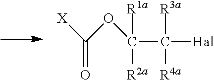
[X]C(OC(C([R3a])([R4a])[Hal])([R1a])[R2a])=O
